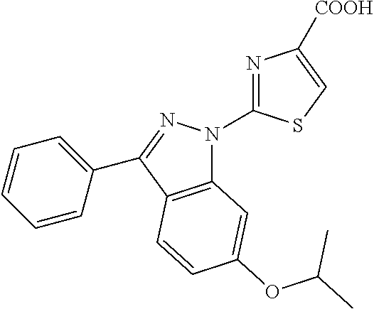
C12=C(C(C3=CC=CC=C3)=NN1C1=NC([COOH])=CS1)C=CC(OC(C)C)=C2
